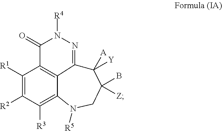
C12=C([R3])C([R2])=C([R1])C3=C1C(=NN([R4])C3=O)C([A])([Y])C(B)([Z])CN2[R5]
